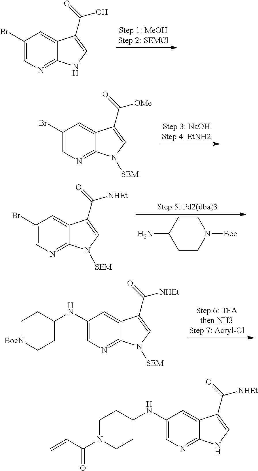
C1(Br)=CN=C2C(=C1)C(C(=O)O)=CN2.C1(Br)=CN=C2C(=C1)C(C(=O)[OMe])=CN2[SEM].C1CN([Boc])CCC1N.C1(Br)=CN=C2C(=C1)C(C(=O)[NHEt])=CN2[SEM].C1(NC2CC[BocN]CC2)=CN=C2C(=C1)C(C(=O)[NHEt])=CN2[SEM].C1(NC2CCN(C(C=C)=O)CC2)=CN=C2C(=C1)C(C(=O)[NHEt])=CN2
